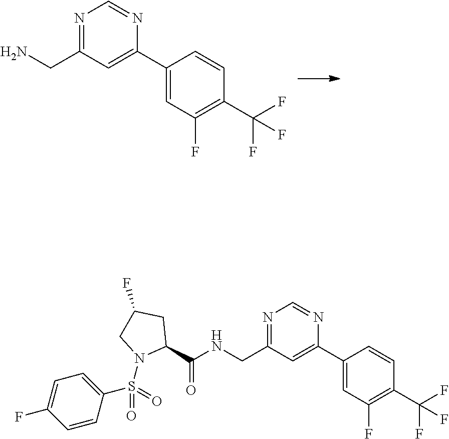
C1(C2=CC(F)=C(C(F)(F)F)C=C2)=CC(CN)=NC=N1.C1(C2=CC(F)=C(C(F)(F)F)C=C2)=CC(CNC(C2CC(F)CN2S(=O)(C2=CC=C(F)C=C2)=O)=O)=NC=N1
